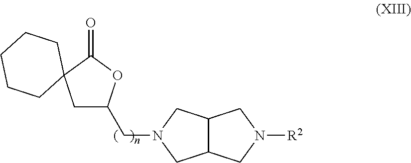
C1C(CN2CC3C(C2)CN([R2])C3)OC(=O)C12CCCCC2
